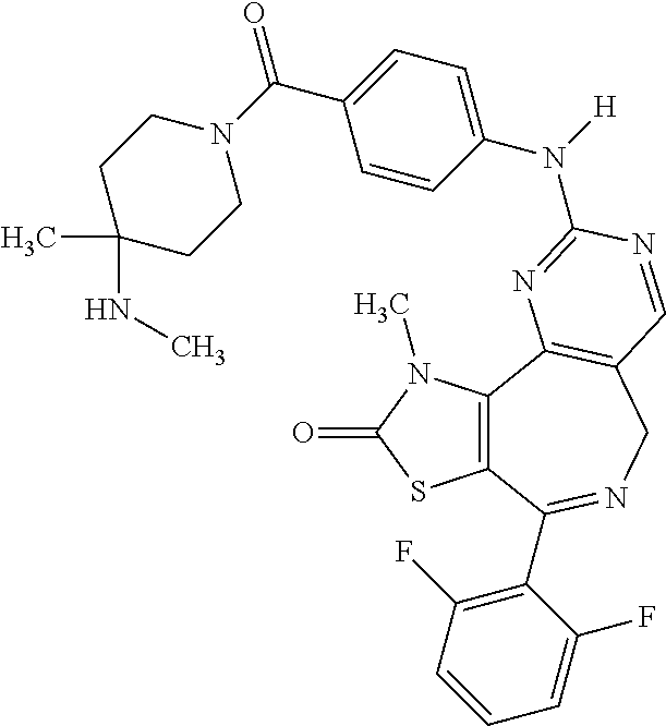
C12=C(C3=C(CN=C1C1=C(F)C=CC=C1F)C=NC(N(C1=CC=C(C(N4CCC(C)(NC)CC4)=O)C=C1)[H])=N3)N(C)C(=O)S2
